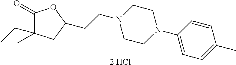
C(CN1CCN(C2=CC=C(C)C=C2)CC1)C1CC(CC)(CC)C(=O)O1.[2 HCl]
